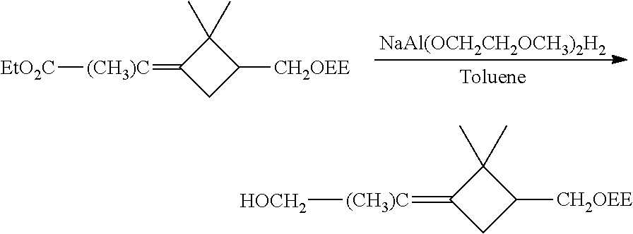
[NaAl(OCH2CH2OCH3)2H2].C1C([CH2OEE])C(C)(C)C1=[(CH3)C][EtO2C].C1C([CH2OEE])C(C)(C)C1=[(CH3)C][HOCH2]
